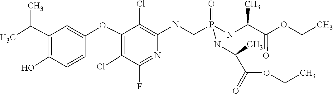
CCOC(C(C)NP(CNC1=C(Cl)C(OC2=CC(C(C)C)=C(O)C=C2)=C(Cl)C(F)=N1)(NC(C(OCC)=O)C)=O)=O
